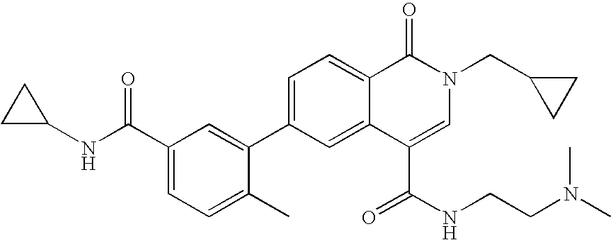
C1=C(C2=CC(C(NC3CC3)=O)=CC=C2C)C=C2C(=C1)C(=O)N(CC1CC1)C=C2C(=O)NCCN(C)C
